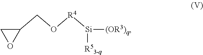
C1(CO[R4][Si]([(OR3)q])[R53-q])CO1
